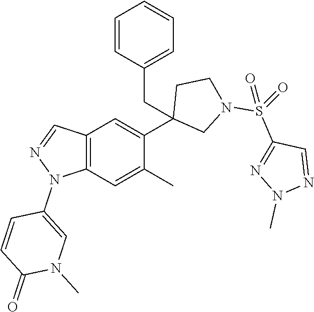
C12=C(C=C(C)C(C3(CC4=CC=CC=C4)CN(S(=O)(C4=NN(C)N=C4)=O)CC3)=C1)N(C1=CN(C)C(=O)C=C1)N=C2
